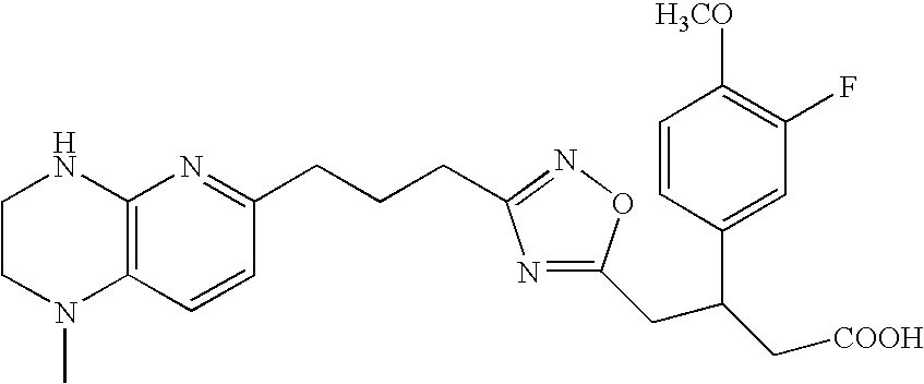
C1CN(C)C2=C(N1)N=C(CCCC1=NOC(CC(C[COOH])C3=CC(F)=C([H3CO])C=C3)=N1)C=C2
